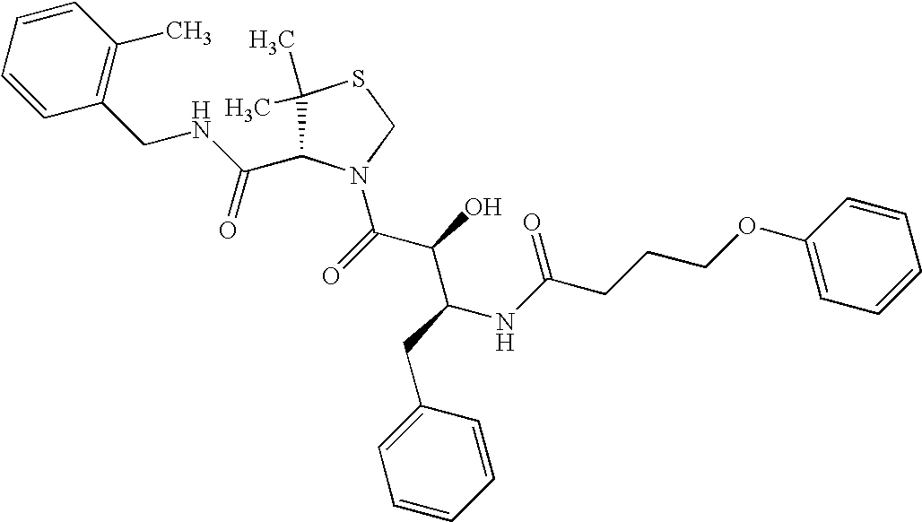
C1(C)(C)C(C(NCC2=C(C)C=CC=C2)=O)N(C(C(C(NC(CCCOC2=CC=CC=C2)=O)CC2=CC=CC=C2)O)=O)CS1
